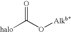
[halo]C(O[Alkb*])=O
